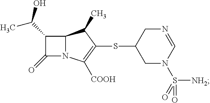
C12N(C([COOH])=C(SC3CN(S(=O)([NH2])=O)C=NC3)C1C)C(=O)C2C(O)C
